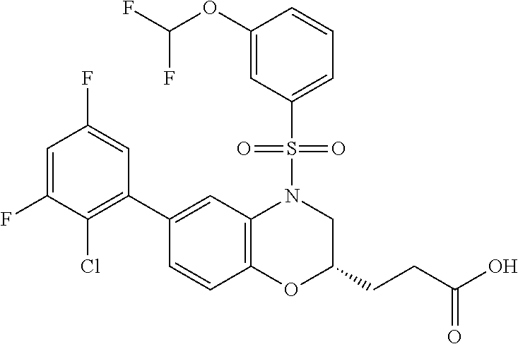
C1(C2=C(Cl)C(F)=CC(F)=C2)=CC2=C(C=C1)OC(CCC(O)=O)CN2S(C1=CC=CC(OC(F)F)=C1)(=O)=O
